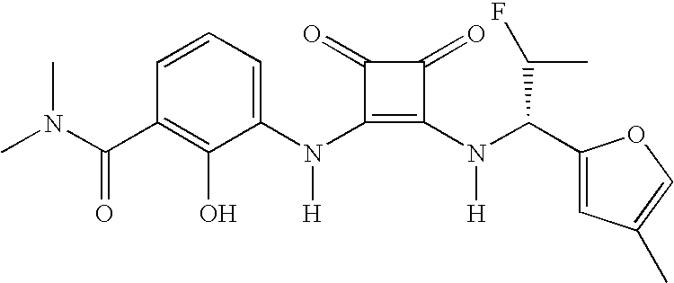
CN(C(C1=C(O)C(N(C2=C(N(C(C3=CC(C)=CO3)C(C)F)[H])C(=O)C2=O)[H])=CC=C1)=O)C
